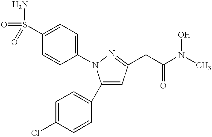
C1(S(N)(=O)=O)=CC=C(N2N=C(CC(N(C)O)=O)C=C2C2=CC=C(Cl)C=C2)C=C1
